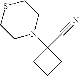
C1CN(C2(C#N)CCC2)CCS1
